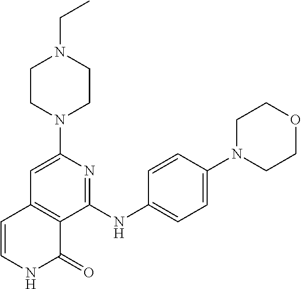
N1(C2=CC3=C(C(NC4=CC=C(N5CCOCC5)C=C4)=N2)C(=O)NC=C3)CCN(CC)CC1
